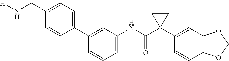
C1(C2=CC(NC(C3(C4=CC5=C(C=C4)OCO5)CC3)=O)=CC=C2)=CC=C(CN[H])C=C1
